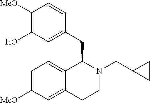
C12=CC=C([MeO])C=C1CCN(CC1CC1)C2CC1=CC(O)=C([MeO])C=C1
